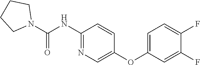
C1(NC(N2CCCC2)=O)=NC=C(OC2=CC=C(F)C(F)=C2)C=C1
